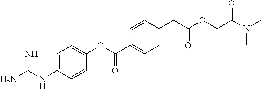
N(C)(C(COC(CC1=CC=C(C(=O)OC2=CC=C(NC(N)=N)C=C2)C=C1)=O)=O)C
